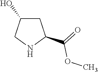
C1C(O)CNC1C(=O)OC
